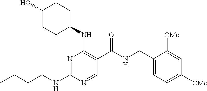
CCCCNC1=NC(NC2CCC(O)CC2)=C(C(NCC2=CC=C([OMe])C=C2[OMe])=O)C=N1
